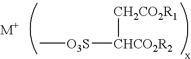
[O3S]([CHCO2R2][CH2CO2R1])C
